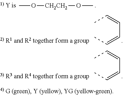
CO[CH2CH2]OC.CC=CC=CC.CC=CC=CC
